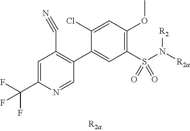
C1=C(C(F)(F)F)N=CC(C2=CC(S(N([R2a])[R2])(=O)=O)=C(OC)C=C2Cl)=C1C#N
